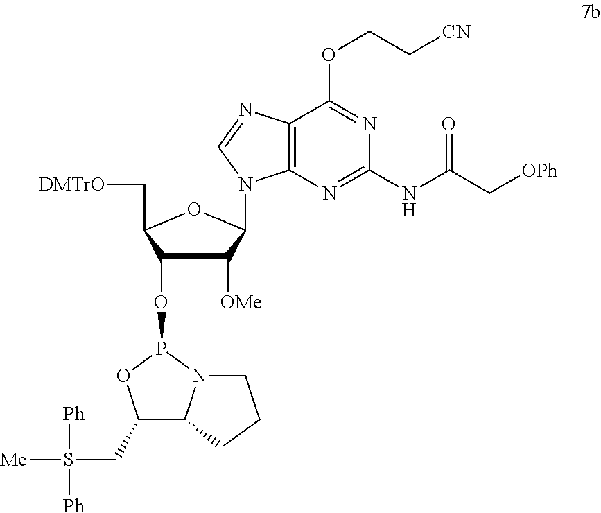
C1([OMe])C(OP2OC(CS([Ph])([Ph])[Me])C3N2CCC3)C(C[DMTrO])OC1N1C2=C(N=C1)C(OCC[CN])=NC(NC(C[OPh])=O)=N2
